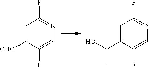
C1=C(C(O)C)C(F)=CN=C1F.C1=C([OHC])C(F)=CN=C1F
